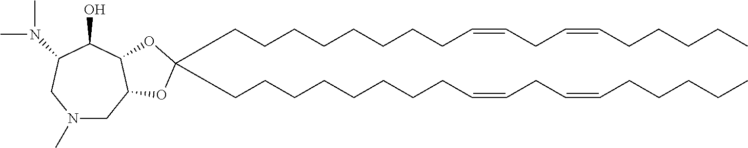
C(CCCCCCCC=CCC=CCCCCC)C1(CCCCCCCCC=CCC=CCCCCC)OC2CN(C)CC(N(C)C)C(O)C2O1
